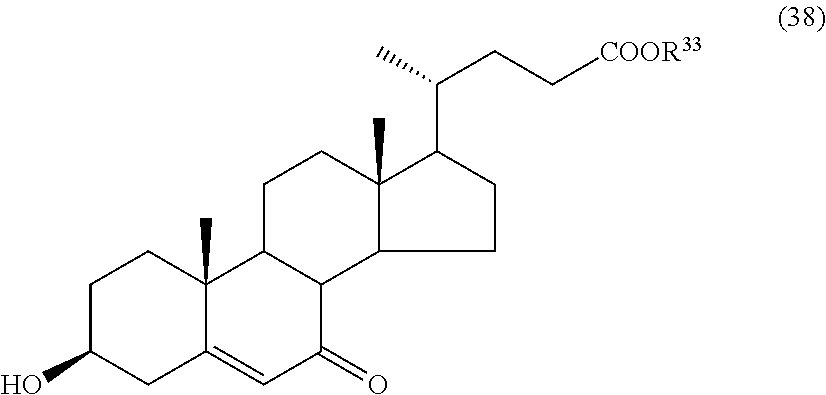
C1C(O)CC2=CC(=O)C3C(C2(C)C1)CCC1(C)C3CCC1C(C)CC[COOR33]
